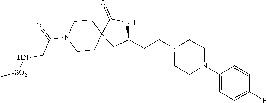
C1(N2CCN(CCC3NC(=O)C4(C3)CCN(C(=O)CN[SO2]C)CC4)CC2)=CC=C(F)C=C1
